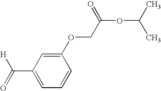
C1(OCC(OC(C)C)=O)=CC(C(=O)[H])=CC=C1
